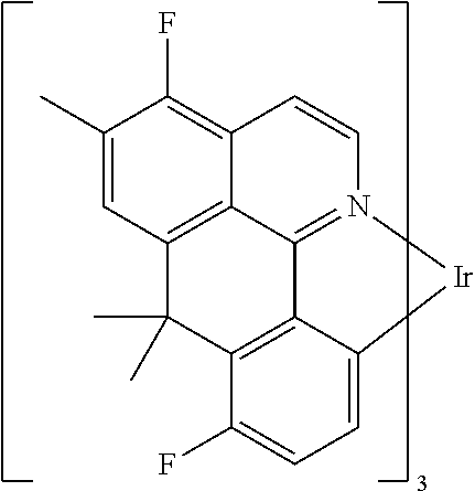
C1=CC2=C(F)C(C)=CC3=C2C2=N1[Ir]C1=CC=C(F)C(=C21)C3(C)C
